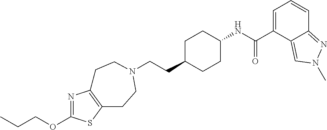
C(CC1CCC(NC(C2=CC=CC3=NN(C)C=C23)=O)CC1)N1CCC2=C(N=C(OCCC)S2)CC1
